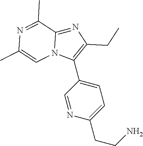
NCCC1=CC=C(C2=C(CC)N=C3N2C=C(C)N=C3C)C=N1
